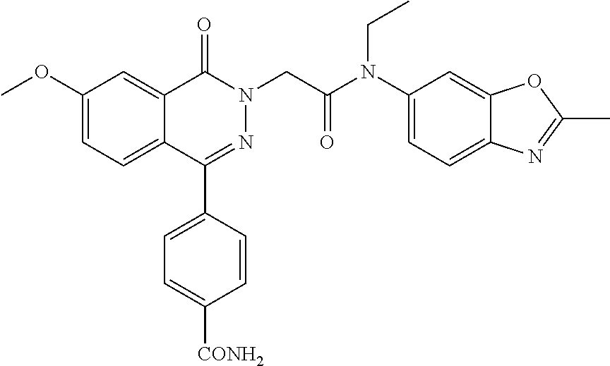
C1(OC)=CC=C2C(=C1)C(=O)N(CC(=O)N(C1=CC=C3C(=C1)OC(C)=N3)CC)N=C2C1=CC=C([CONH2])C=C1
